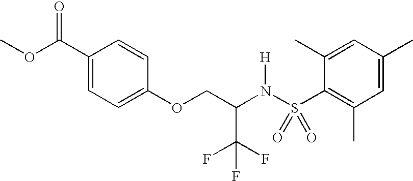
C1(C(OC)=O)=CC=C(OCC(N(S(C2=C(C)C=C(C)C=C2C)(=O)=O)[H])C(F)(F)F)C=C1
